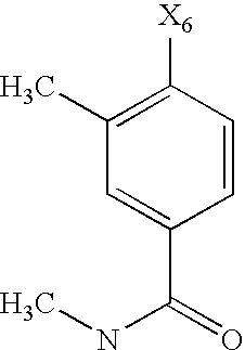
C1(C)=C([X6])C=CC(C(=O)NC)=C1
